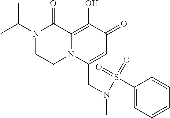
N1(C(C)C)CCN2C(=C(O)C(=O)C=C2CN(S(=O)(=O)C2=CC=CC=C2)C)C1=O
